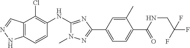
C12=C(C=CC(NC3=NC(C4=CC=C(C(NCC(F)(F)F)=O)C(C)=C4)=NN3C)=C1Cl)NN=C2
